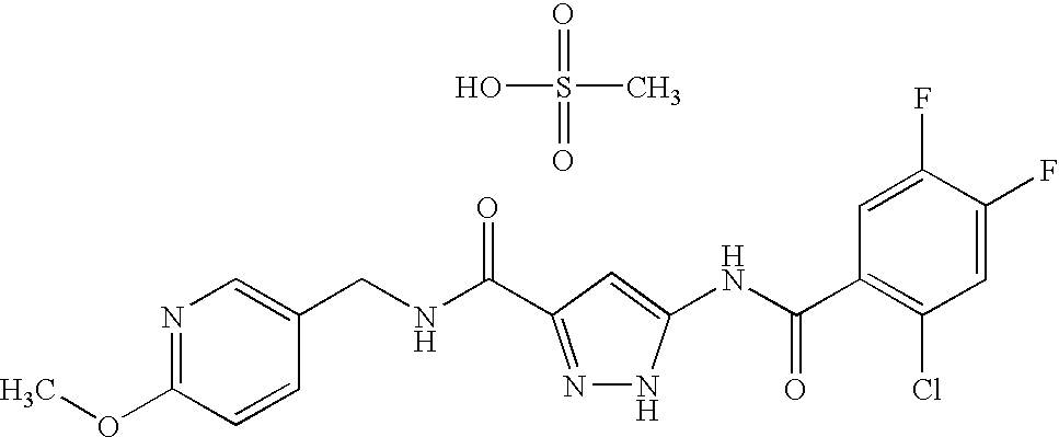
C(NC(=O)C1=NNC(NC(C2=C(Cl)C=C(F)C(F)=C2)=O)=C1)C1=CN=C(OC)C=C1.S(O)(C)(=O)=O
